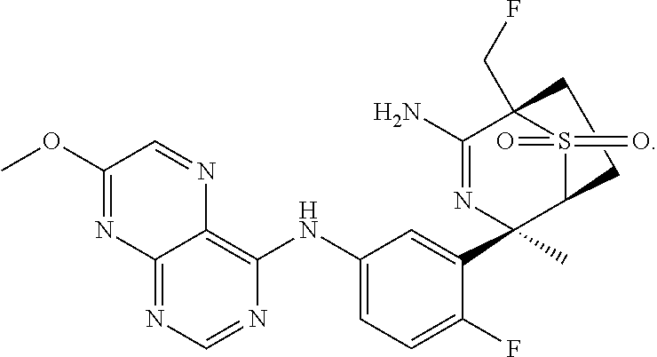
C1(OC)=NC2=NC=NC(NC3=CC=C(F)C(C4(C)N=C(N)C5(CF)S(=O)(=O)C4CC5)=C3)=C2N=C1
